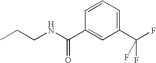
CCCNC(=O)C1=CC(C(F)(F)F)=CC=C1
